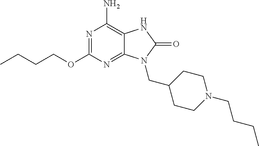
N1=C(OCCCC)N=C2C(=C1N)NC(=O)N2CC1CCN(CCCC)CC1
